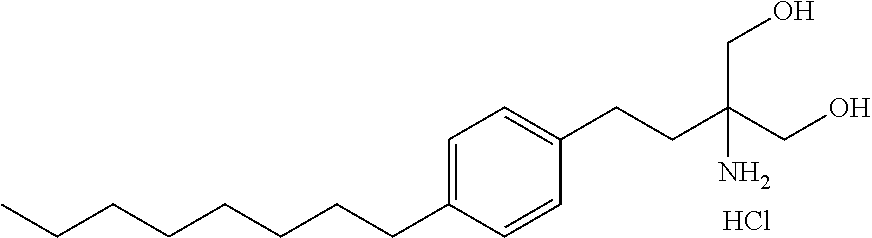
CCCCCCCCC1=CC=C(CCC(CO)(CO)N)C=C1.Cl
